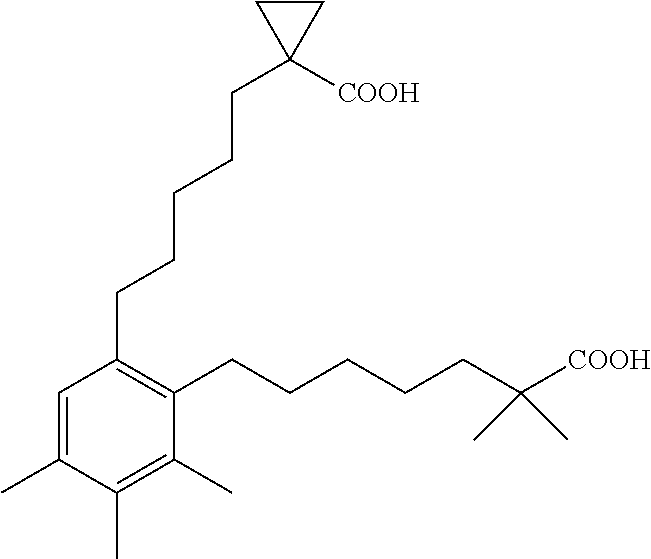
C1(CCCCCC2([COOH])CC2)=C(CCCCCC([COOH])(C)C)C(C)=C(C)C(C)=C1
